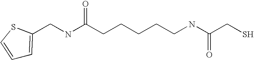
C1=CSC(CNC(CCCCCNC(CS)=O)=O)=C1
